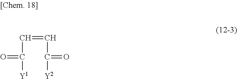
C(C([Y1])=O)=CC([Y2])=O
